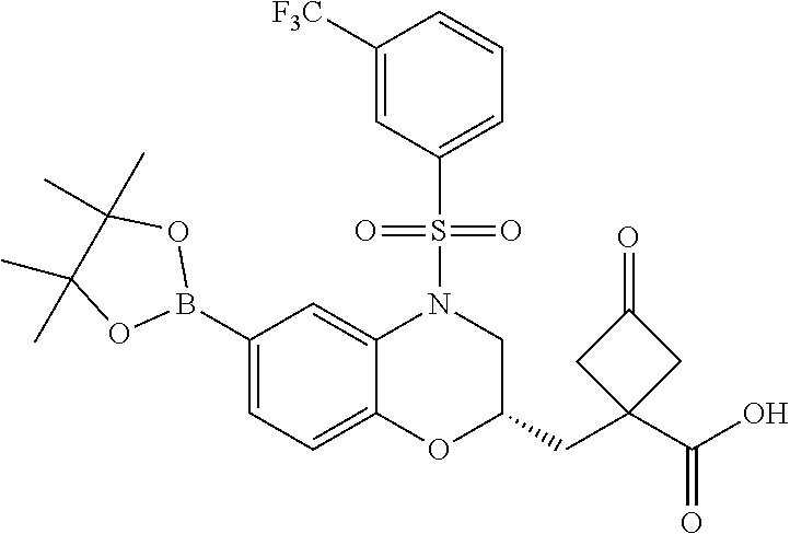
C1(B2OC(C)(C)C(C)(C)O2)=CC=C2C(=C1)N(S(C1=CC=CC([F3C])=C1)(=O)=O)CC(CC1(C(O)=O)CC(=O)C1)O2
